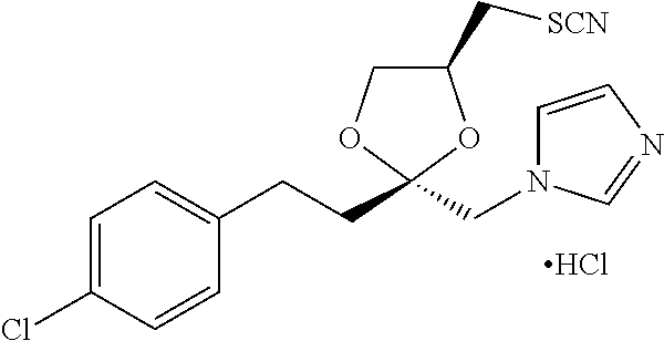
C1=CN=CN1CC1(CCC2=CC=C(Cl)C=C2)OC(C[SCN])CO1.Cl
